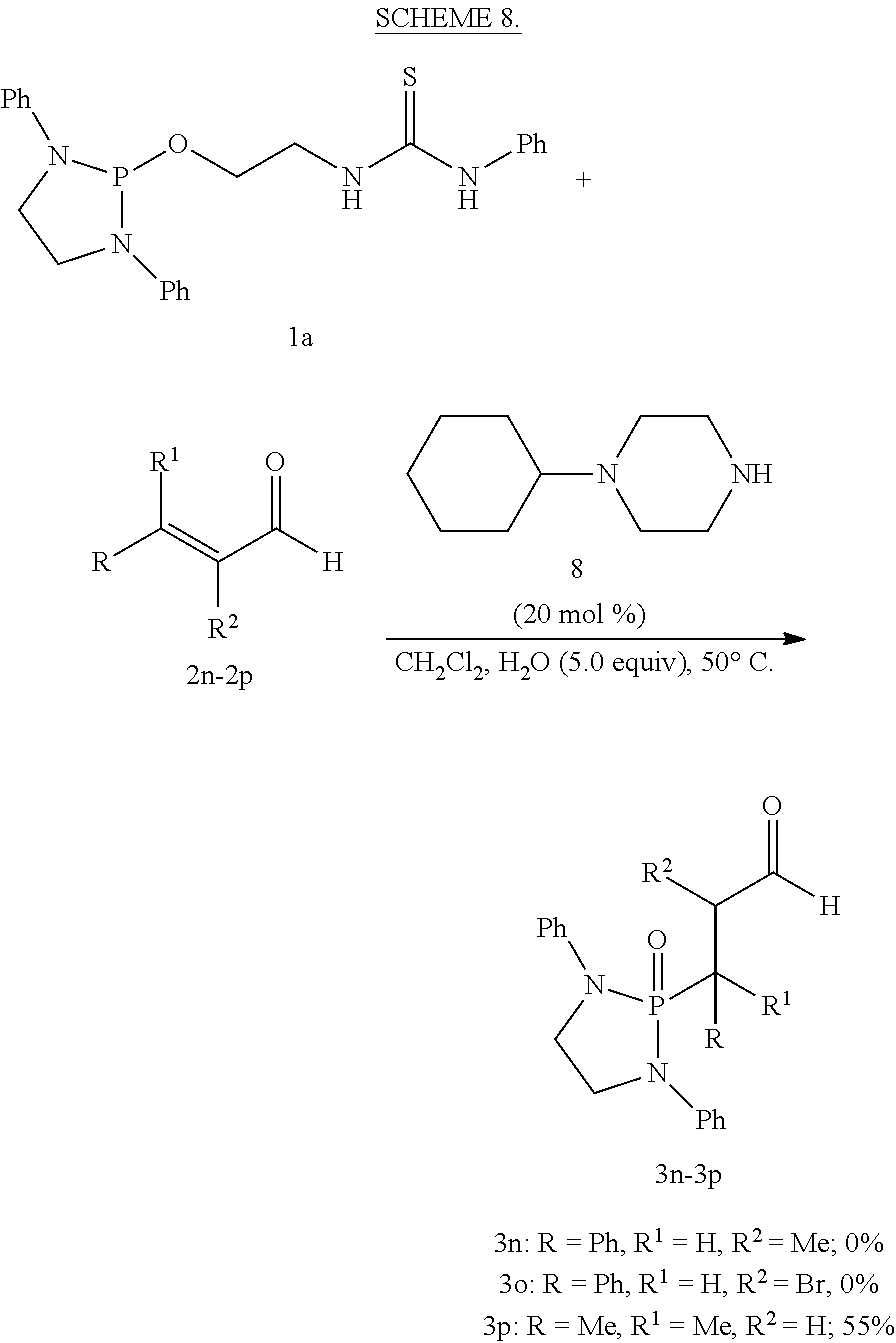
N1([Ph])P(OCCNC(N[Ph])=S)N([Ph])CC1.[R]C(=C(C([H])=O)[R2])[R1].C1C(N2CCNCC2)CCCC1.N1([Ph])P(C([R1])(C([R2])C(=O)[H])[R])(=O)N([Ph])CC1
